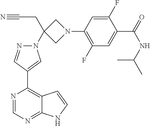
N1=CN=C2C(=C1C1=CN(C3(CC#N)CN(C4=C(F)C=C(C(=O)NC(C)C)C(F)=C4)C3)N=C1)C=CN2
